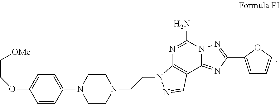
C1=CC(N2CCN(CCN3C4=C(C5=NC(C6=CC=CO6)=NN5C(N)=N4)C=N3)CC2)=CC=C1OCC[OMe]
